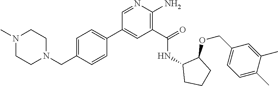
N1=CC(C2=CC=C(CN3CCN(C)CC3)C=C2)=CC(C(=O)NC2CCCC2OCC2=CC=C(C)C(C)=C2)=C1N
